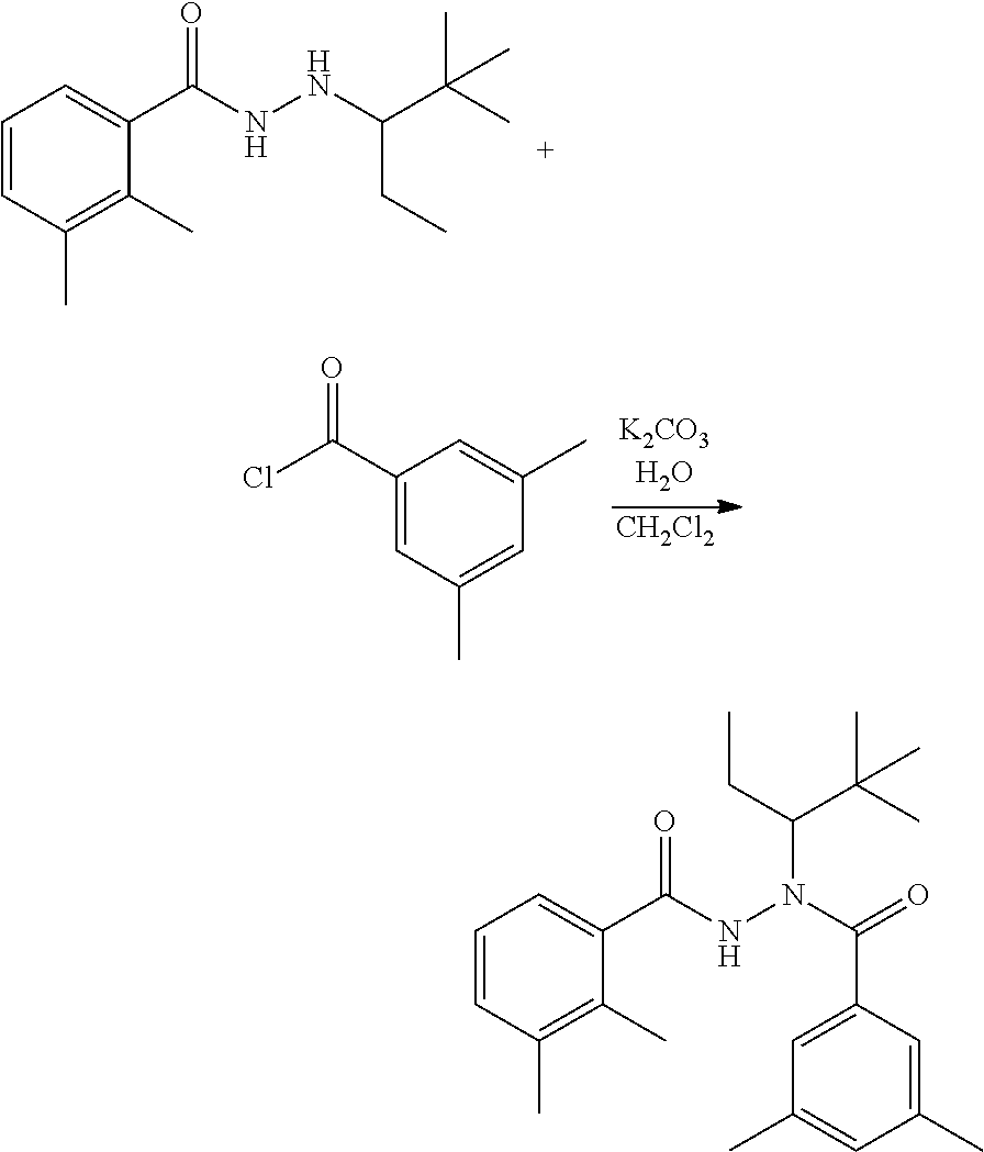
C1=CC(C)=C(C)C(C(NNC(C(C)(C)C)CC)=O)=C1.[CH2Cl2].C1(C(Cl)=O)=CC(C)=CC(C)=C1.C1=CC(C)=C(C)C(C(NN(C(=O)C2=CC(C)=CC(C)=C2)C(CC)C(C)(C)C)=O)=C1
